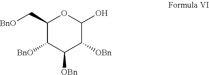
OC1OC(C[BnO])C([BnO])C([OBn])C1[OBn]
